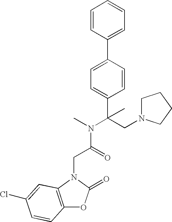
C1=CC(C2=CC=C(C(N(C)C(=O)CN3C4=C(OC3=O)C=CC(Cl)=C4)(CN3CCCC3)C)C=C2)=CC=C1
